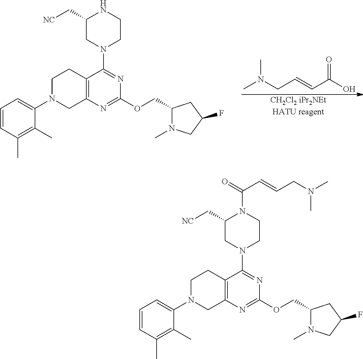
C1(C[NC])CN(C2=NC(OCC3N(C)CC(F)C3)=NC3=C2CCN(C2=CC=CC(C)=C2C)C3)CCN1C(C=CCN(C)C)=O.C1(C[NC])CN(C2=NC(OCC3N(C)CC(F)C3)=NC3=C2CCN(C2=CC=CC(C)=C2C)C3)CCN1.[CH2Cl2 iPr2NEtHATU reagent].CN(C)CC=CC(O)=O
